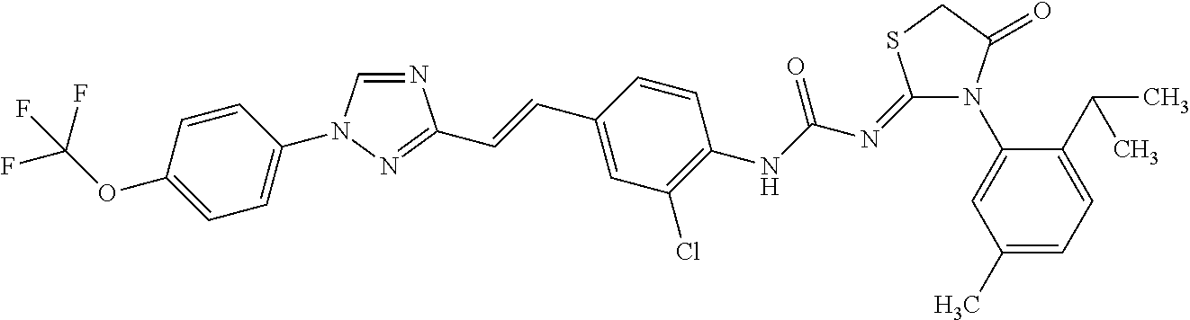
N1=CN(C2=CC=C(OC(F)(F)F)C=C2)N=C1C=CC1=CC(Cl)=C(NC(=O)N=C2N(C3=CC(C)=CC=C3C(C)C)C(=O)CS2)C=C1
